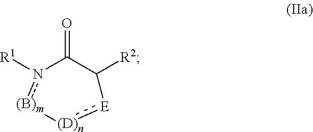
[R1]n1[(B)m][(D)n]:[E]C([R2])C1=O
